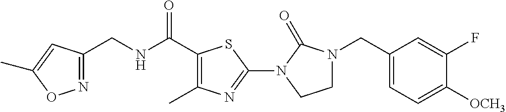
N1=C(CNC(C2=C(C)N=C(N3C(=O)N(CC4=CC=C([OCH3])C(F)=C4)CC3)S2)=O)C=C(C)O1
